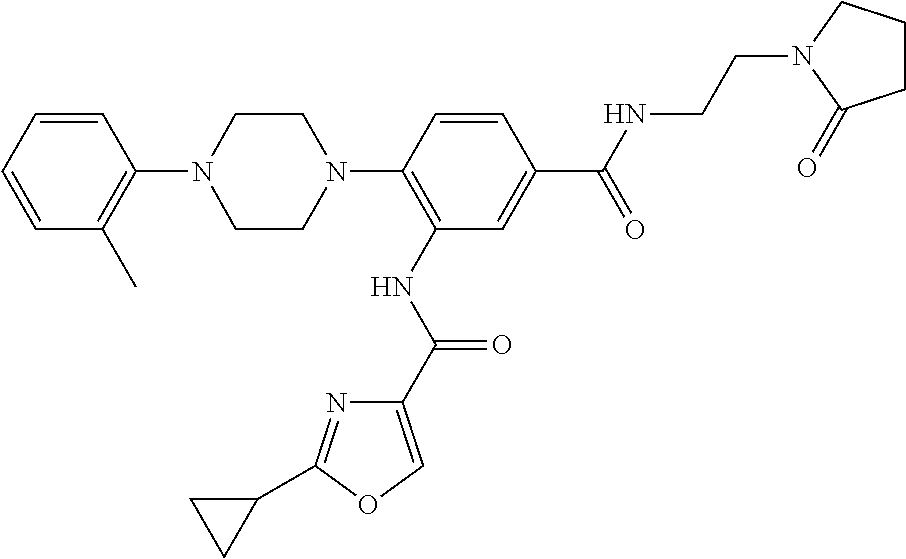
C1(N2CCN(C3=C(NC(=O)C4=COC(C5CC5)=N4)C=C(C(=O)NCCN4C(=O)CCC4)C=C3)CC2)=C(C)C=CC=C1
